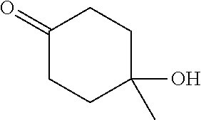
C1(=O)CCC(O)(C)CC1
